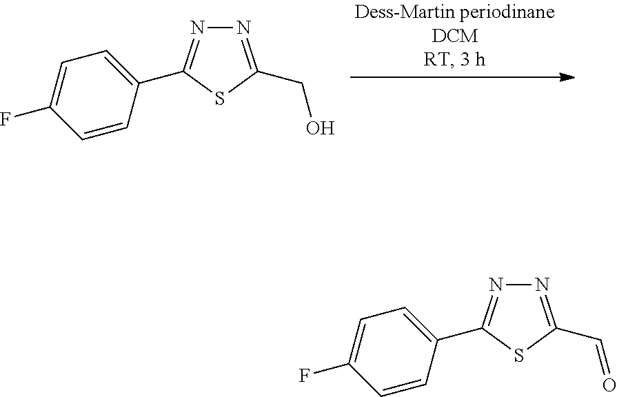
N1=C(CO)SC(C2=CC=C(F)C=C2)=N1.N1=C(C=O)SC(C2=CC=C(F)C=C2)=N1
